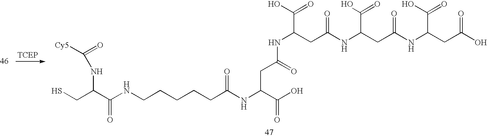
SCC(C(NCCCCCC(NC(C(O)=O)CC(=O)NC(CC(NC(CC(NC(CC(O)=O)C(O)=O)=O)C(O)=O)=O)C(O)=O)=O)=O)NC(=O)[Cy5]
